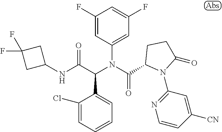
C1=CC=C(Cl)C(C(C(NC2CC(F)(F)C2)=O)N(C(=O)C2N(C3=NC=CC([CN])=C3)C(=O)CC2)C2=CC(F)=CC(F)=C2)=C1
